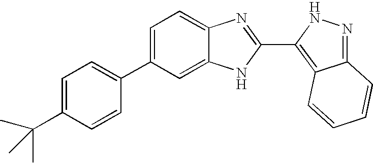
C1=C(C2=CC=C(C(C)(C)C)C=C2)C=C2C(=C1)N=C(C1=C3C(=NN1)C=CC=C3)N2
